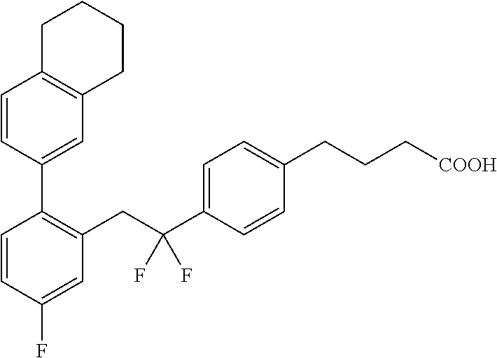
C1(C2=C(CC(C3=CC=C(CCC[COOH])C=C3)(F)F)C=C(F)C=C2)=CC2=C(C=C1)CCCC2
